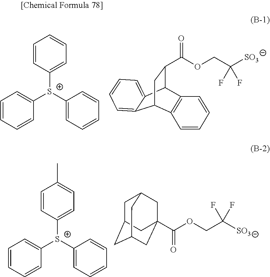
C1=CC([S+](C2=CC=CC=C2)C2=CC=CC=C2)=CC=C1.C12=CC=CC=C1C1C(C(OCC([SO3])(F)F)=O)CC2C2=C1C=CC=C2.C1=CC([S+](C2=CC=CC=C2)C2=CC=CC=C2)=CC=C1C.C(OCC([SO3])(F)F)(=O)C12CC3CC(CC(C1)C3)C2
